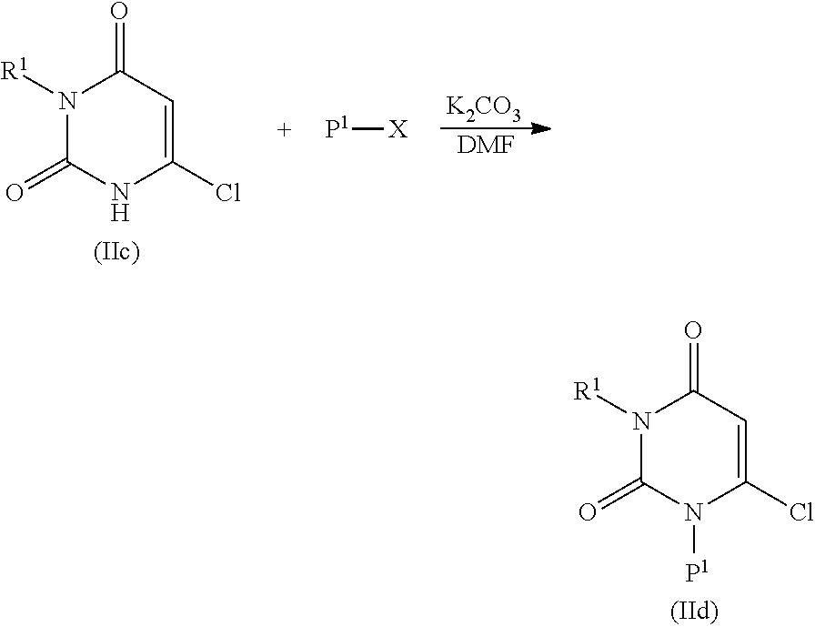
N1([R1])C(=O)NC(Cl)=CC1=O.[X][P1].[K2CO3].[DMF].N1([R1])C(=O)N([P1])C(Cl)=CC1=O
